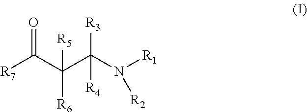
[R7]C(C(C(N([R1])[R2])([R3])[R4])([R6])[R5])=O
